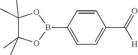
B1(C2=CC=C(C(=O)[H])C=C2)OC(C)(C)C(C)(C)O1
